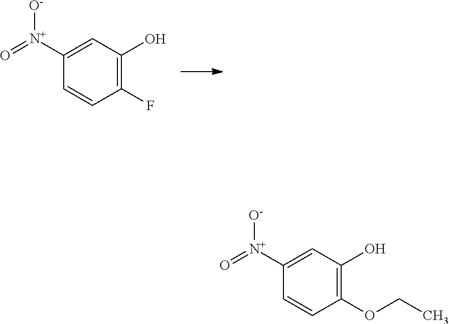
C1(OCC)=C(O)C=C([N+](=O)[O-])C=C1.C1(F)=C(O)C=C([N+]([O-])=O)C=C1
